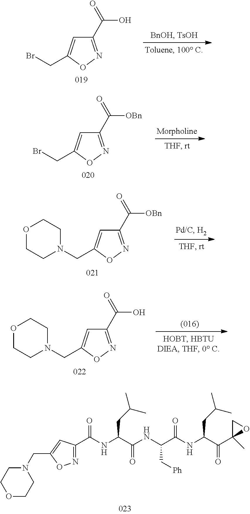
C1(C(=O)O)=NOC(CBr)=C1.C1(C(=O)[OBn])=NOC(CBr)=C1.C1(C(=O)[OBn])=NOC(CN2CCOCC2)=C1.C1(C(=O)O)=NOC(CN2CCOCC2)=C1.O=C(C(NC(C1=NOC(CN2CCOCC2)=C1)=O)CC(C)C)NC(C(NC(C(C1(C)OC1)=O)CC(C)C)=O)C[Ph]
